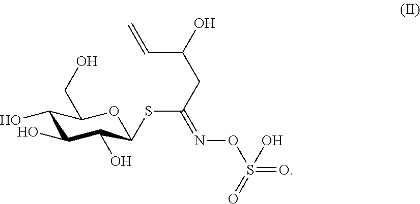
C1(O)C(O)C(O)C(SC(CC(O)C=C)=NOS(=O)(=O)O)OC1CO
